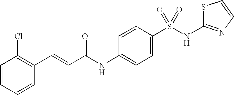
C1=CC=CC(C=CC(NC2=CC=C(S(NC3=NC=CS3)(=O)=O)C=C2)=O)=C1Cl
